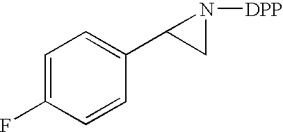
C1=C(F)C=CC(C2CN2[DPP])=C1
